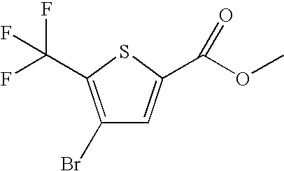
C1(Br)=C(C(F)(F)F)SC(C(OC)=O)=C1
